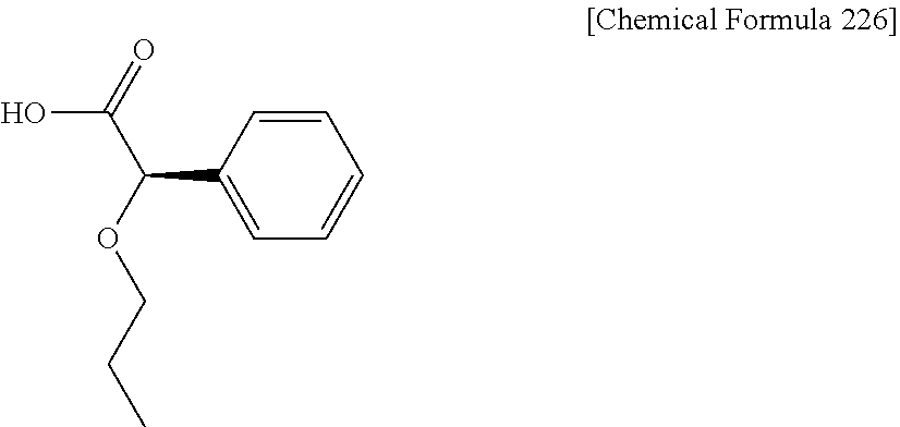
O=C(C(OCCC)C1=CC=CC=C1)O
